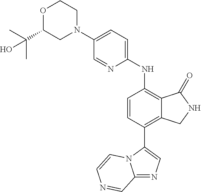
C1(N2CCOC(C(C)(C)O)C2)=CC=C(NC2=C3C(=C(C4=CN=C5N4C=CN=C5)C=C2)CNC3=O)N=C1
